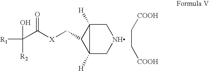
C12([H])CNCC1([H])C2C[X]C(C([R1])(O)[R2])=O.C(C[COOH])[COOH]
